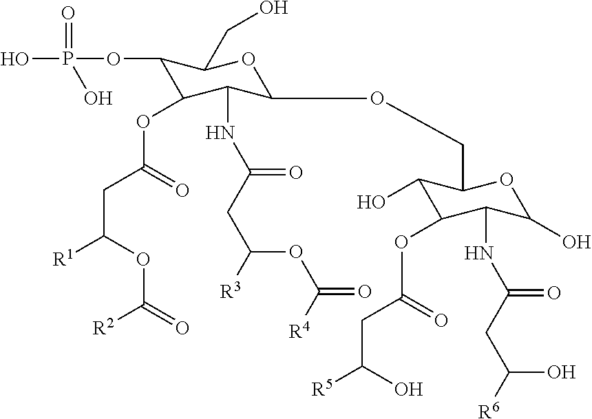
C1(OP(=O)(O)O)C(OC(CC(OC([R2])=O)[R1])=O)C(NC(=O)CC([R3])OC([R4])=O)C(OCC2C(O)C(OC(=O)CC(O)[R5])C(NC(=O)CC([R6])O)C(O)O2)OC1CO
